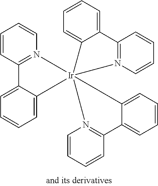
C1=CC2=N(C=C1)[Ir]13(C4=CC=CC=C4C4=N1C=CC=C4)(N1=C(C=CC=C1)C1=CC=CC=C13)C1=CC=CC=C21
